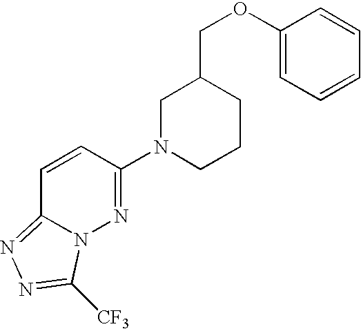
C1C(COC2=CC=CC=C2)CN(C2=NN3C(=NN=C3[CF3])C=C2)CC1
